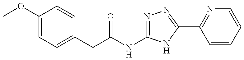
C1(CC(NC2=NN=C(C3=NC=CC=C3)N2)=O)=CC=C(OC)C=C1
